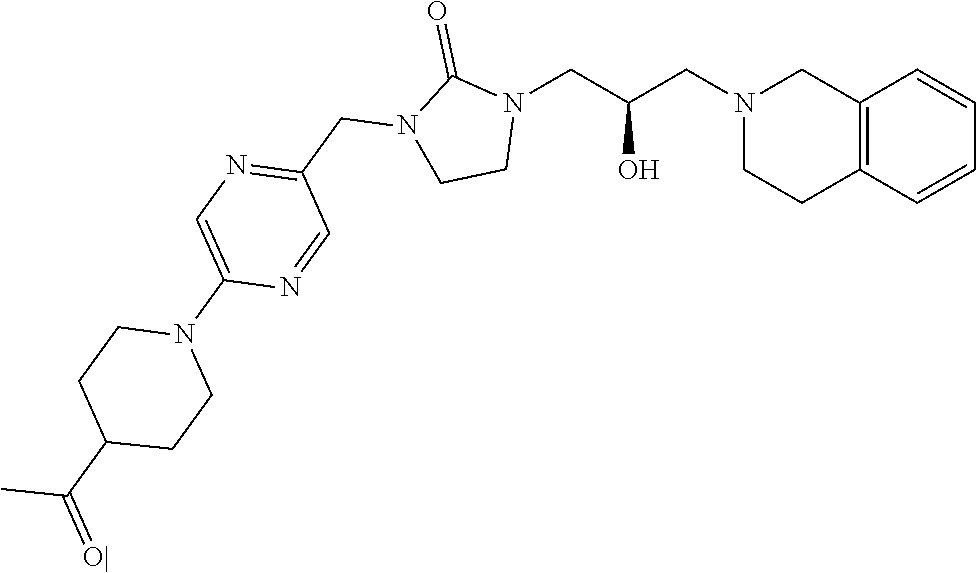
C12=C(C=CC=C1)CCN(CC(CN1C(=O)N(CC3=NC=C(N4CCC(C(=[O|])C)CC4)N=C3)CC1)O)C2
